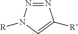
N1=NN([R])C=C1[R]
